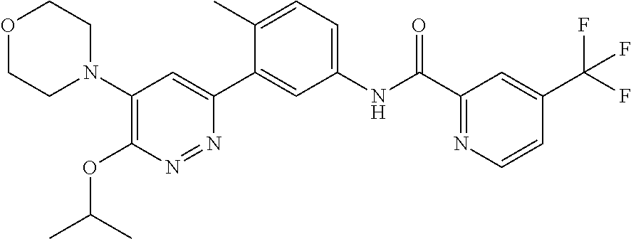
C1(N2CCOCC2)=C(OC(C)C)N=NC(C2=CC(NC(C3=NC=CC(C(F)(F)F)=C3)=O)=CC=C2C)=C1
